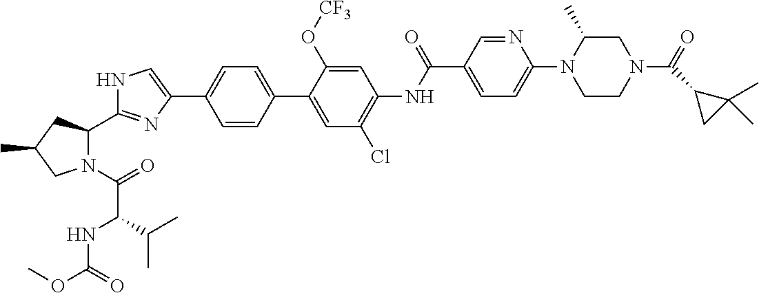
N1C=C(C2=CC=C(C3=CC(Cl)=C(NC(C4=CC=C(N5CCN(C(=O)C6CC6(C)C)CC5C)N=C4)=O)C=C3O[CF3])C=C2)N=C1C1N(C(=O)C(NC(OC)=O)C(C)C)CC(C)C1
